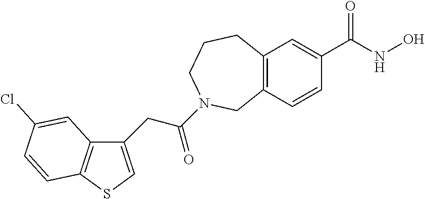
C12=C(C=C(C(NO)=O)C=C1)CCCN(C(=O)CC1=CSC3=C1C=C(Cl)C=C3)C2
